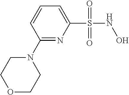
C1(N2CCOCC2)=NC(S(NO)(=O)=O)=CC=C1
